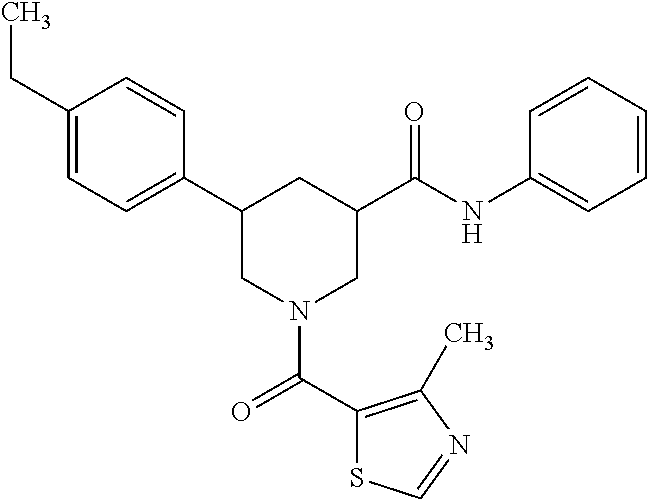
C1(CC)=CC=C(C2CN(C(C3=C(C)N=CS3)=O)CC(C(NC3=CC=CC=C3)=O)C2)C=C1
